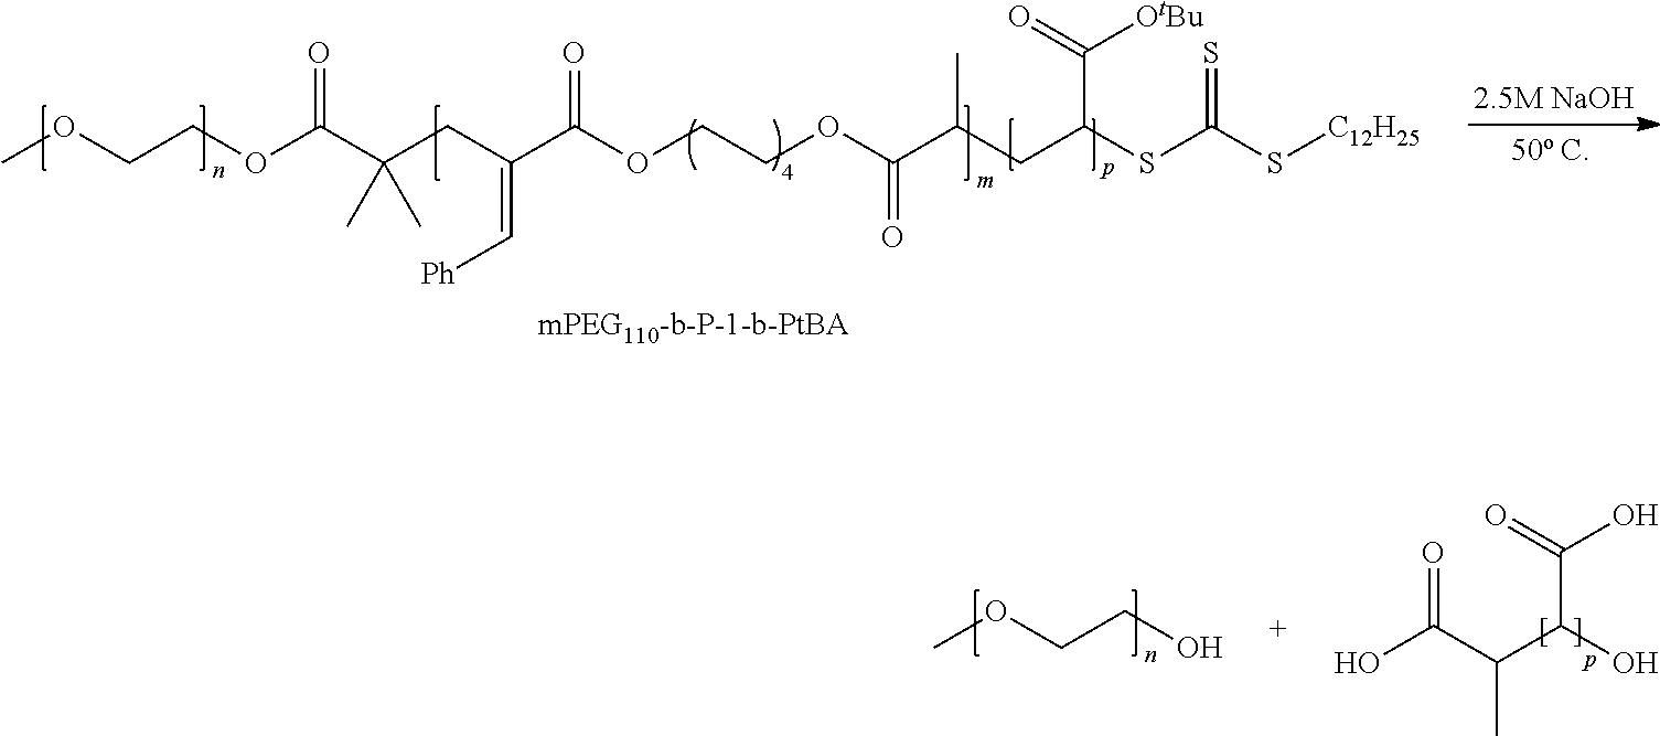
COCCOC(C(CC(C(OCCOC(C(C)CC(C([OtBu])=O)SC(=S)S[C12H25])=O)=O)=C[Ph])(C)C)=O.COCCO.OC(C(C)C(O)C(O)=O)=O
